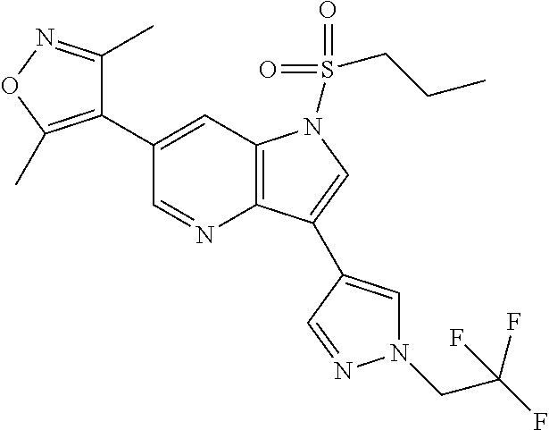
C1(C2=C(C)ON=C2C)=CC2=C(N=C1)C(C1=CN(CC(F)(F)F)N=C1)=CN2S(=O)(=O)CCC
